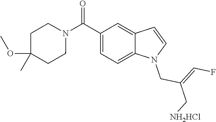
N1(C(C2=CC=C3C(=C2)C=CN3CC(C[NH2HCl])=CF)=O)CCC(OC)(C)CC1
